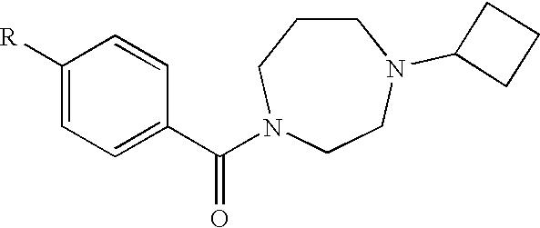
C1=CC([R])=CC=C1C(=O)N1CCCN(C2CCC2)CC1
